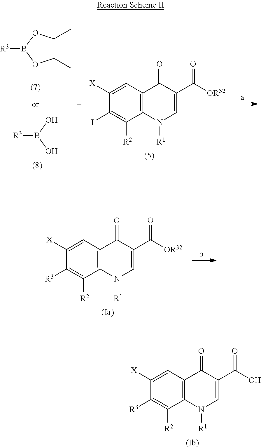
C1([X])=CC2=C(C([R2])=C1[R3])N([R1])C=C(C(O)=O)C2=O.C1([X])=CC2=C(C([R2])=C1[R3])N([R1])C=C(C([OR32])=O)C2=O.C1(C)(C)C(C)(C)OB([R3])O1.OB(O)[R3].C1([X])=CC2=C(C([R2])=C1I)N([R1])C=C(C([OR32])=O)C2=O
